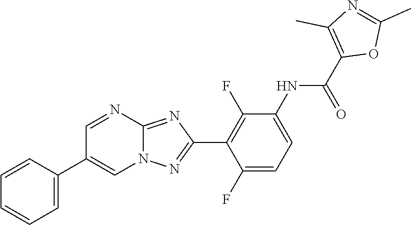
C1(F)=CC=C(NC(C2=C(C)N=C(C)O2)=O)C(F)=C1C1=NN2C(=N1)N=CC(C1=CC=CC=C1)=C2
